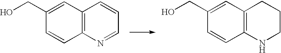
OCC1=CC2=C(N=CC=C2)C=C1.OCC1=CC2=C(NCCC2)C=C1
